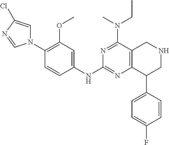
C1(N2C=C(Cl)N=C2)=C(OC)C=C(NC2=NC3=C(C(N(C)CC)=N2)CNCC3C2=CC=C(F)C=C2)C=C1
